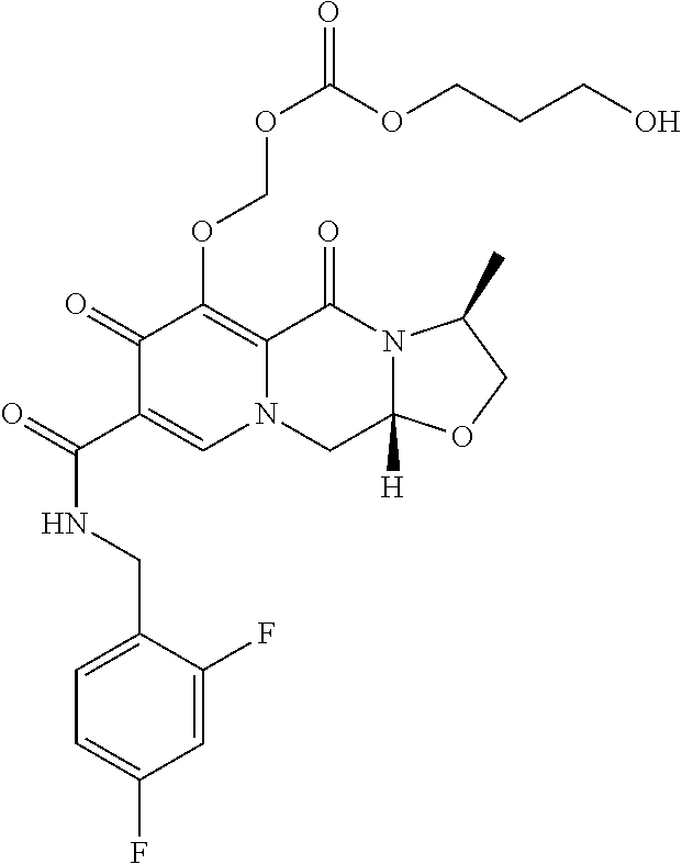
O=C(C1=CN2C(=C(OCOC(=O)OCCCO)C1=O)C(=O)N1C([H])(C2)OCC1C)NCC1=CC=C(F)C=C1F
